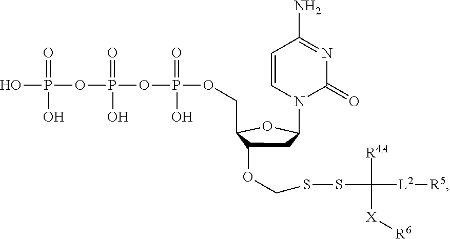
C1=CN(C2CC(OCSSC([R4A])([X][R6])[L2][R5])C(COP(OP(OP(O)(=O)O)(O)=O)(O)=O)O2)C(=O)N=C1N
